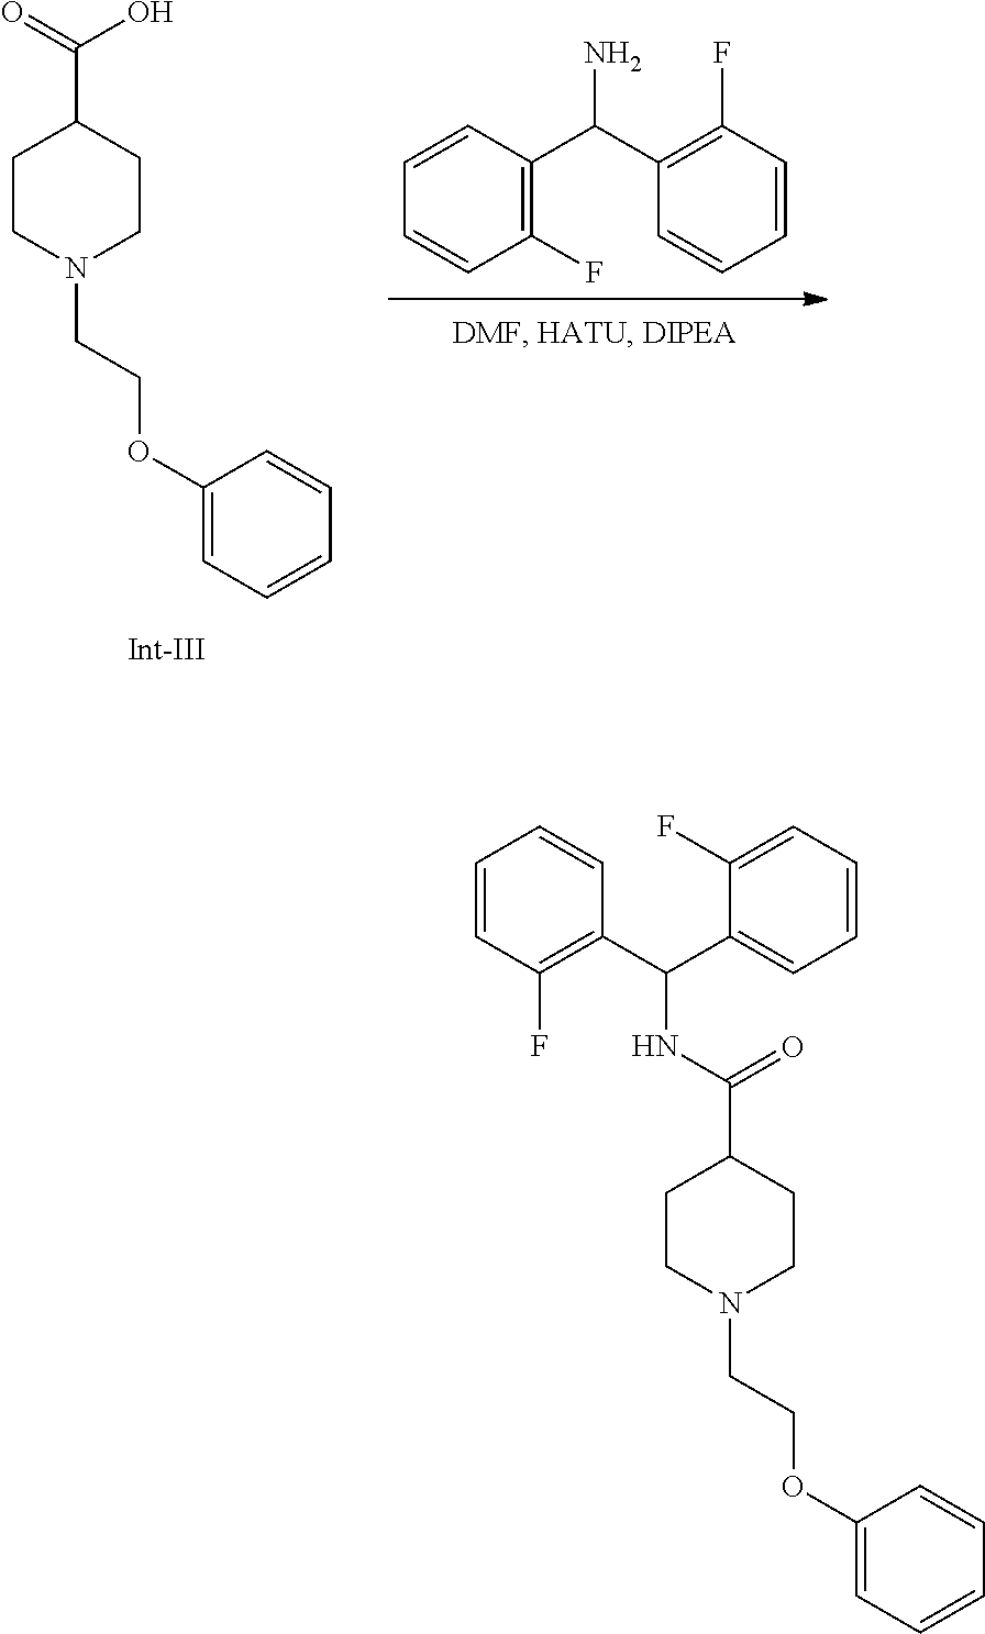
C1=CC=CC(F)=C1C(C1=C(F)C=CC=C1)N.C1CN(CCOC2=CC=CC=C2)CCC1C(=O)O.C1CN(CCOC2=CC=CC=C2)CCC1C(NC(C1=C(F)C=CC=C1)C1=CC=CC=C1F)=O
